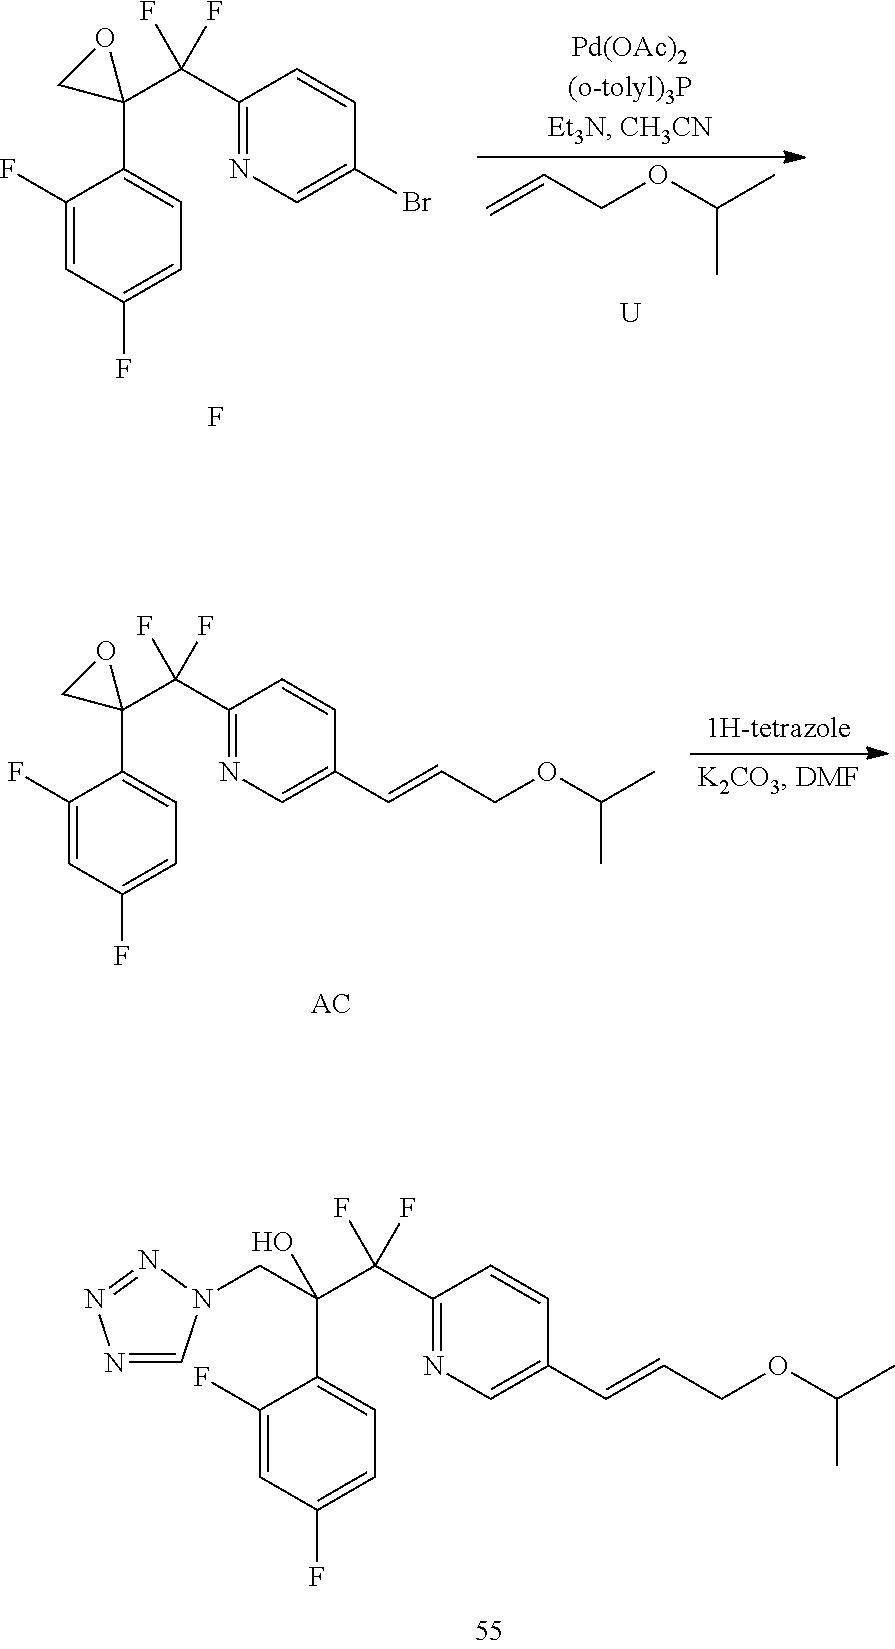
C1(C(C(CN2C=NN=N2)(O)C2=CC=C(F)C=C2F)(F)F)=NC=C(C=CCOC(C)C)C=C1.C1(C(F)(F)C2(C3=CC=C(F)C=C3F)CO2)=NC=C(Br)C=C1.F.C=CCOC(C)C.[U].C1(C(F)(F)C2(C3=CC=C(F)C=C3F)CO2)=NC=C(C=CCOC(C)C)C=C1.[AC]
